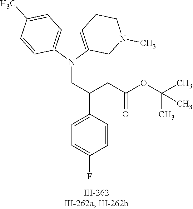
N1(CC(C2=CC=C(F)C=C2)CC(OC(C)(C)C)=O)C2=C(C3=C1C=CC(C)=C3)CCN(C)C2
